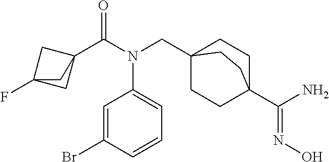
C12(F)CC(C(N(CC34CCC(C(N)=NO)(CC3)CC4)C3=CC=CC(Br)=C3)=O)(C1)C2
